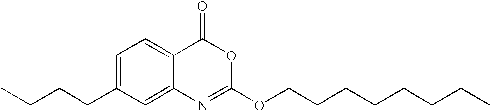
C1=C(CCCC)C=C2C(=C1)C(=O)OC(OCCCCCCCC)=N2
